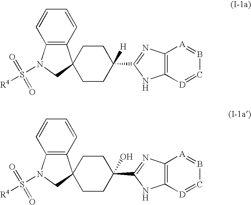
C12=C(C=CC=C1)C1(CN2S([R4])(=O)=O)CCC([H])(C2=NC3=C(N2)[D]=CB=[A]3)CC1.C12=C(C=CC=C1)C1(CN2S([R4])(=O)=O)CCC(O)(C2=NC3=C(N2)[D]=CB=[A]3)CC1
